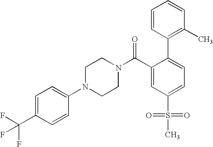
FC(C1=CC=C(N2CCN(C(C3=CC(S(=O)(=O)C)=CC=C3C3=C(C)C=CC=C3)=O)CC2)C=C1)(F)F
